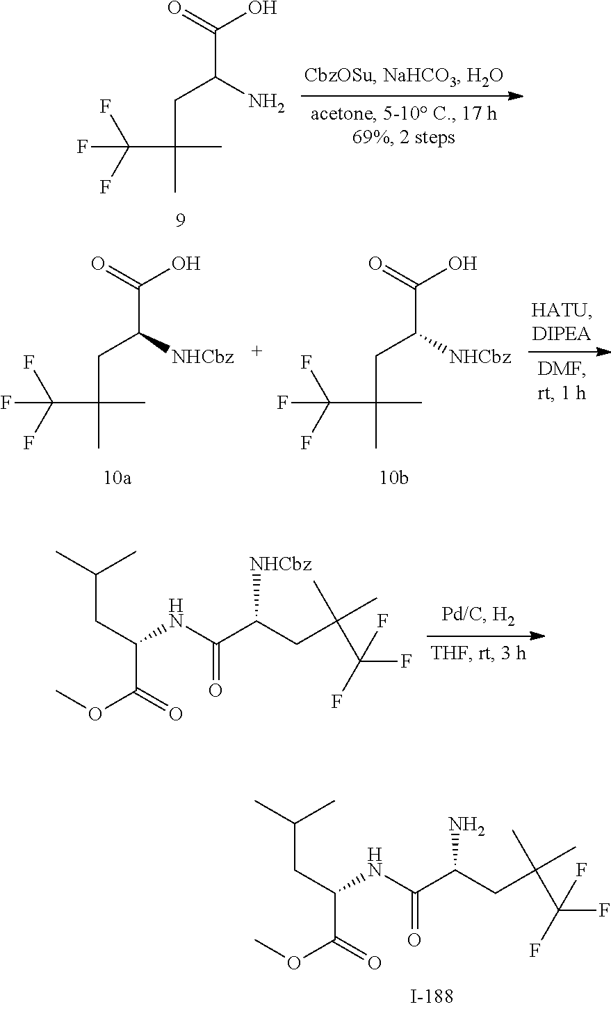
C(C(C)(CC(C(=O)O)N)C)(F)(F)F.C(C(C)(CC(C(=O)O)[NHCbz])C)(F)(F)F.C(C(C)(CC(C(=O)O)[NHCbz])C)(F)(F)F.O(C(=O)C(CC(C)C)NC(C(CC(C)(C(F)(F)F)C)N)=O)C.O(C(=O)C(CC(C)C)NC(C(CC(C)(C(F)(F)F)C)[NHCbz])=O)C
